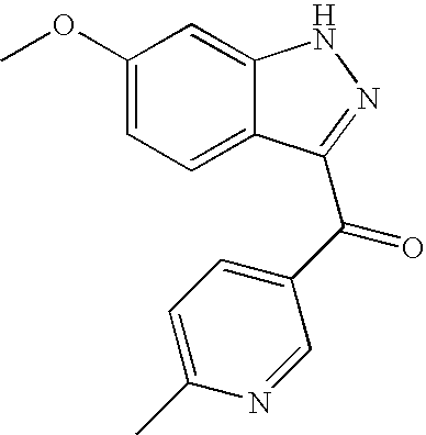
C1(OC)=CC=C2C(=C1)NN=C2C(C1=CC=C(C)N=C1)=O
